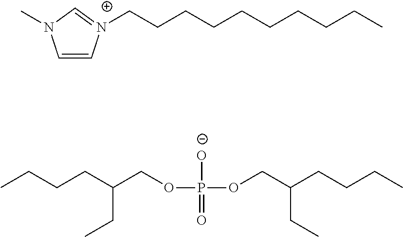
C1=C[N+](CCCCCCCCCC)=CN1C.CCCCC(CC)COP([O-])(=O)OCC(CCCC)CC
